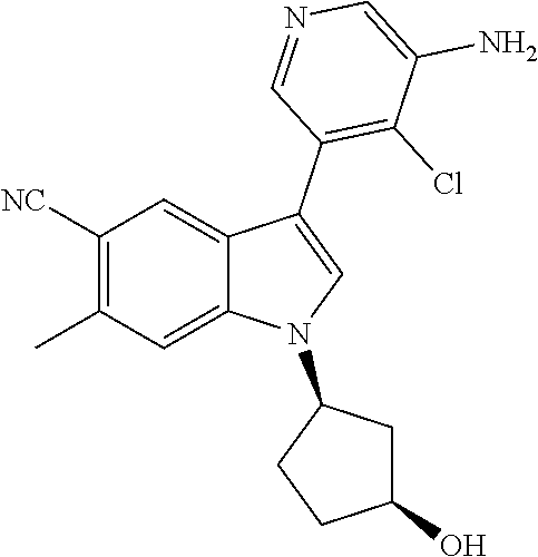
C1([NC])=C(C)C=C2C(=C1)C(C1=C(Cl)C(N)=CN=C1)=CN2C1CC(O)CC1
